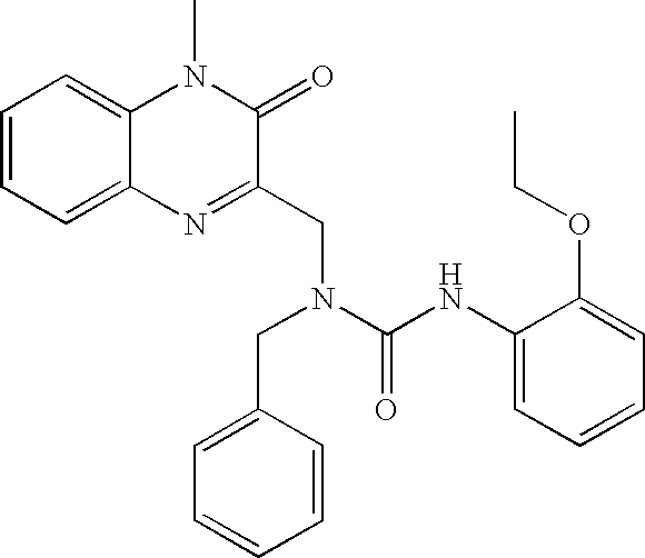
C1=CC=C2C(=C1)N(C)C(=O)C(CN(CC1=CC=CC=C1)C(NC1=CC=CC=C1OCC)=O)=N2
